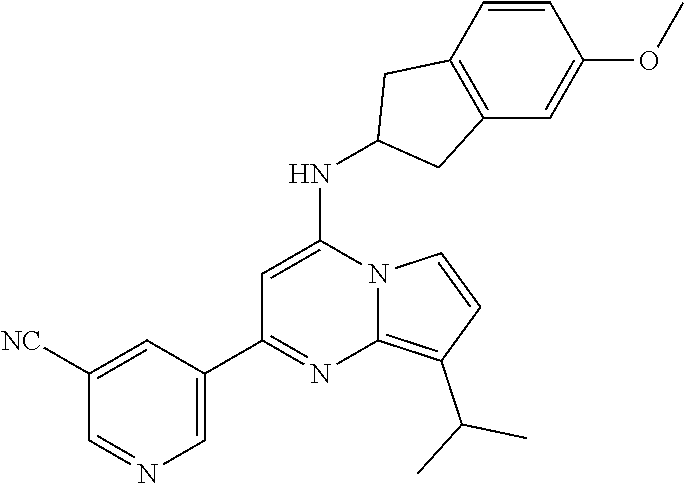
C1=C(C2=NC3=C(C(C)C)C=CN3C(NC3CC4=C(C3)C=CC(OC)=C4)=C2)C=C([NC])C=N1
